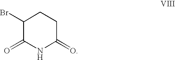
C1(Br)C(=O)NC(=O)CC1
